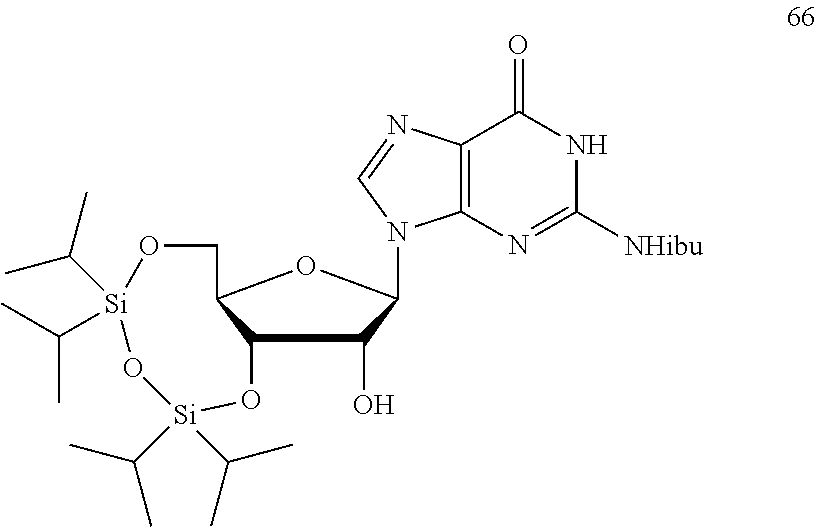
C12C(O)C(N3C4=C(C(=O)NC([NHibu])=N4)N=C3)OC1CO[Si](C(C)C)(C(C)C)O[Si](C(C)C)(C(C)C)O2
